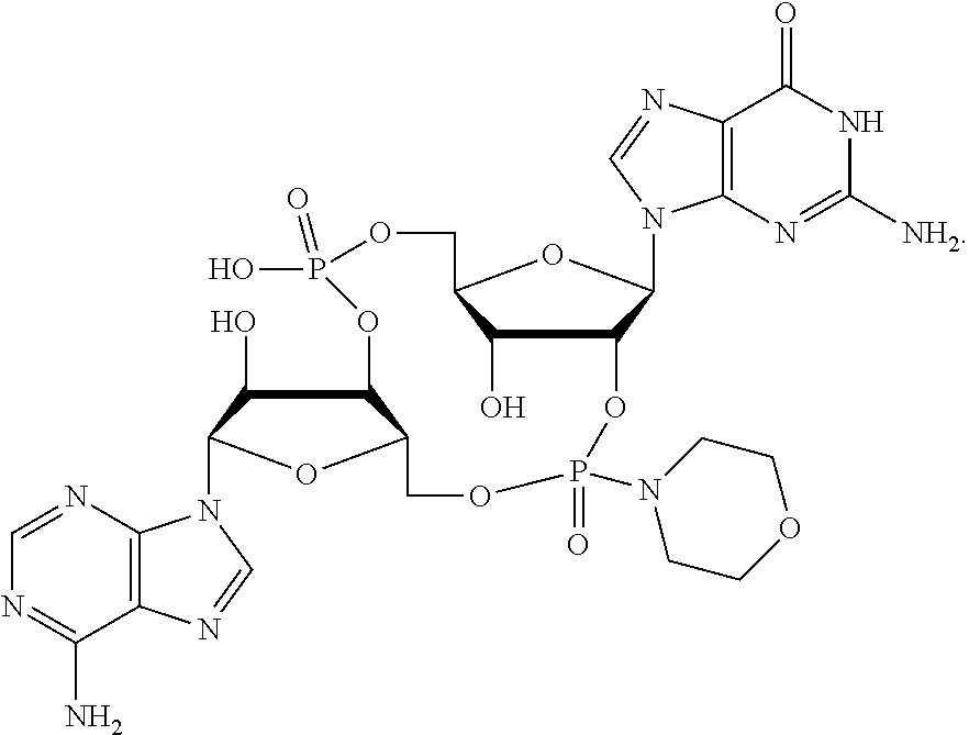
N1C([NH2])=NC2=C(C1=O)N=CN2C1C2C(O)C(O1)COP(O)(=O)OC1C(O)C(N3C4=C(C(N)=NC=N4)N=C3)OC1COP(=O)(N1CCOCC1)O2
